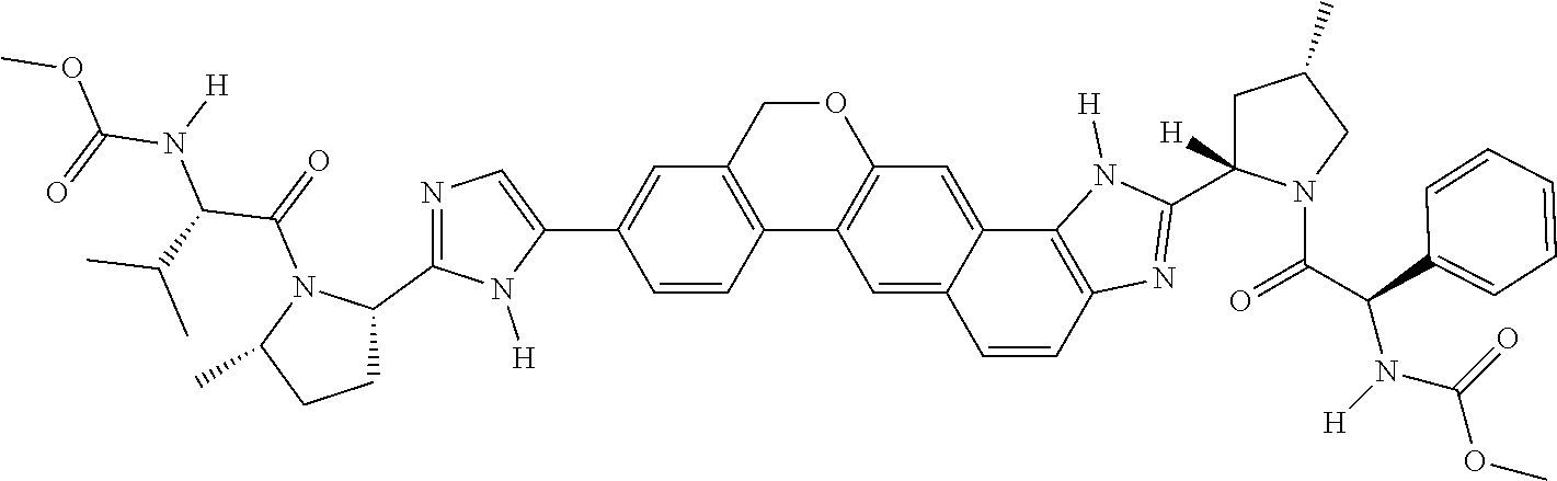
C12=C(COC3=C1C=C1C(=C3)C3=C(C=C1)N=C(C1([H])CC(C)CN1C(C(N(C(=O)OC)[H])C1=CC=CC=C1)=O)N3[H])C=C(C1=CN=C(C3N(C(=O)C(C(C)C)N(C(OC)=O)[H])C(C)CC3)N1[H])C=C2
